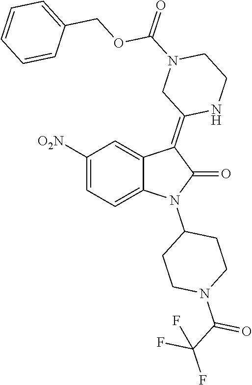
C1([O2N])=CC=C2C(=C1)C(=C1NCCN(C(=O)OCC3=CC=CC=C3)C1)C(=O)N2C1CCN(C(=O)C(F)(F)F)CC1
